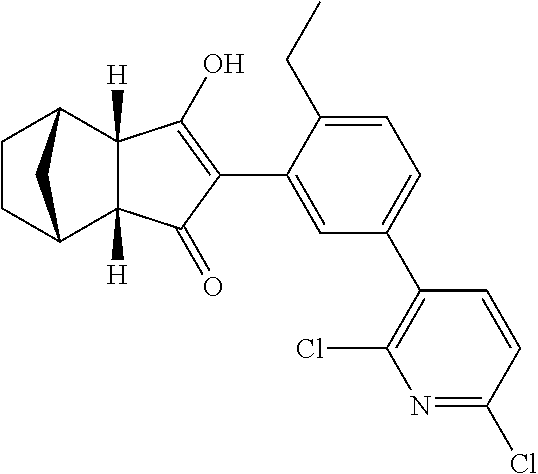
C1=C(C2=C(O)C3([H])C([H])(C2=O)C2CCC3C2)C(CC)=CC=C1C1=C(Cl)N=C(Cl)C=C1
